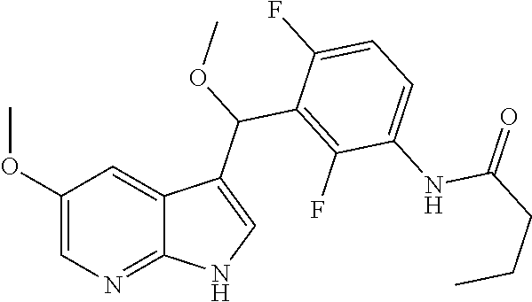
C1(OC)=CN=C2C(=C1)C(C(C1=C(F)C(NC(CCC)=O)=CC=C1F)OC)=CN2
